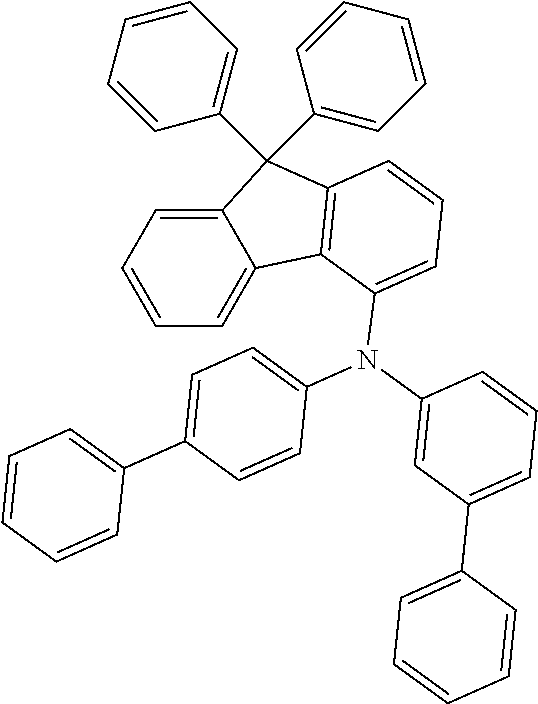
C12=CC=CC=C1C1=C(C2(C2=CC=CC=C2)C2=CC=CC=C2)C=CC=C1N(C1=CC(C2=CC=CC=C2)=CC=C1)C1=CC=C(C2=CC=CC=C2)C=C1
